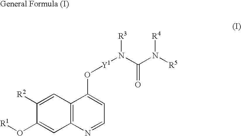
C1([R2])=CC2=C(C=C1O[R1])N=CC=C2O[Y1]N([R3])C(N([R5])[R4])=O
